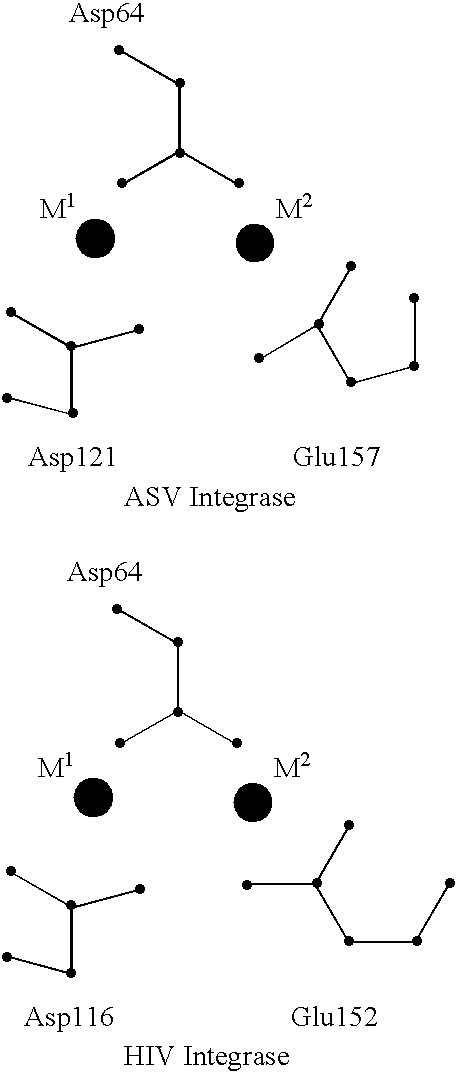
CC(C)CC.CC(CCC)C.C(CC)(C)C.CC(C)CC.C(CC)(C)C.CC(CCC)C
